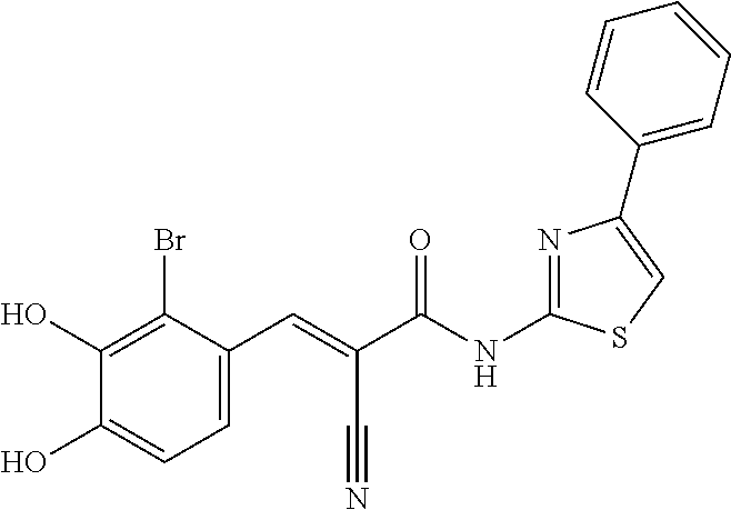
N1=C(NC(C(=CC2=CC=C(O)C(O)=C2Br)C#N)=O)SC=C1C1=CC=CC=C1
